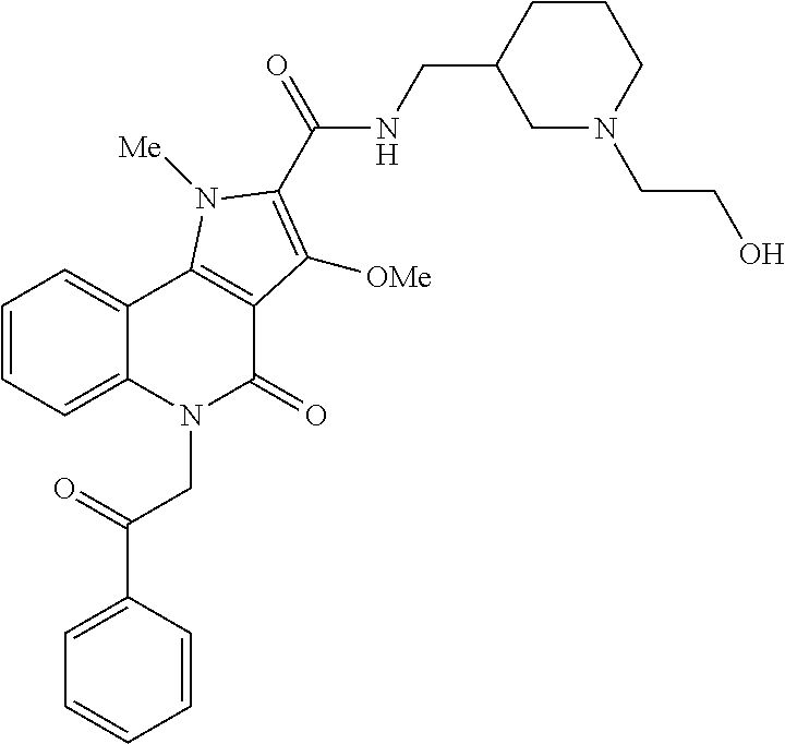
C1=CC=C2C(=C1)C1=C(C(=O)N2CC(C2=CC=CC=C2)=O)C([OMe])=C(C(=O)NCC2CN(CCO)CCC2)N1[Me]
